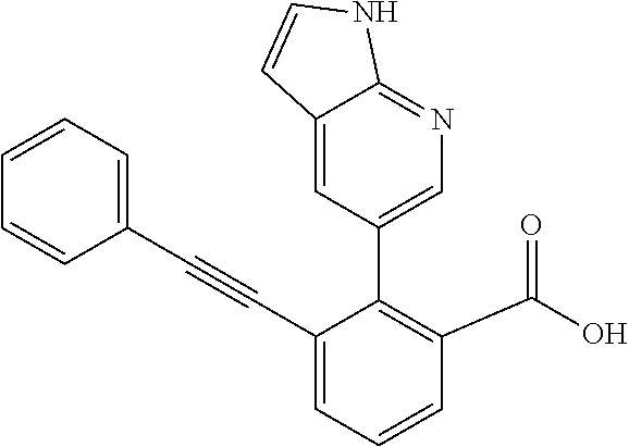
C1(C#CC2=CC=CC=C2)=CC=CC(C(O)=O)=C1C1=CN=C2C(=C1)C=CN2
